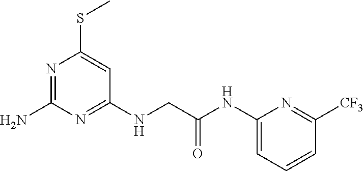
N1=C(N)N=C(NCC(NC2=CC=CC([CF3])=N2)=O)C=C1SC
